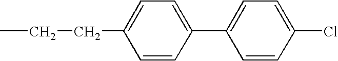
CCCC1=CC=C(C2=CC=C(Cl)C=C2)C=C1
